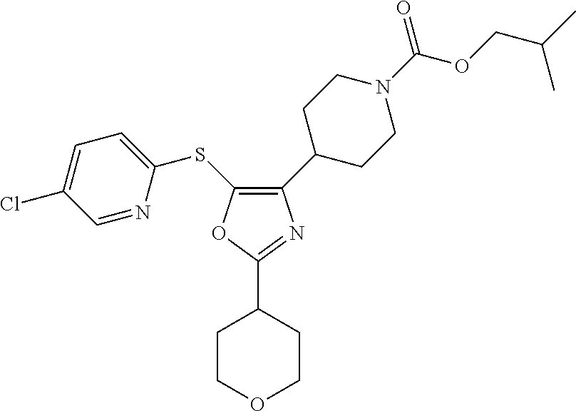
C1(C2CCN(C(=O)OCC(C)C)CC2)=C(SC2=CC=C(Cl)C=N2)OC(C2CCOCC2)=N1
